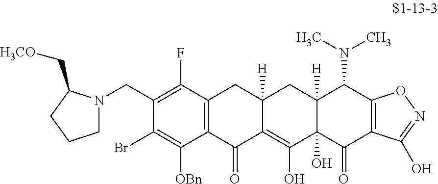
C1(CN2CCCC2C[H3CO])=C(F)C2=C(C([OBn])=C1Br)C(=O)C1=C(O)C3(O)C([H])(CC1([H])C2)C(N(C)C)C1=C(C3=O)C(O)=NO1
